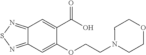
C12=NSN=C1C=C(C(=O)O)C(OCCN1CCOCC1)=C2
